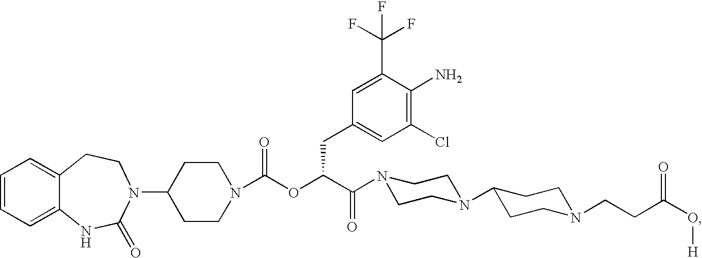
C1=CC=C2C(=C1)CCN(C1CCN(C(OC(C(=O)N3CCN(C4CCN(CCC(O[H])=O)CC4)CC3)CC3=CC(Cl)=C(N)C(C(F)(F)F)=C3)=O)CC1)C(=O)N2
